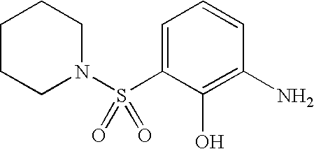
C1CCN(S(C2=CC=CC(N)=C2O)(=O)=O)CC1
